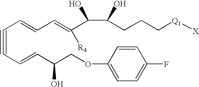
C(#CC=CC(COC1=CC=C(F)C=C1)O)C=CC=C(C(C(CCC[Q1][X])O)O)[R4]
